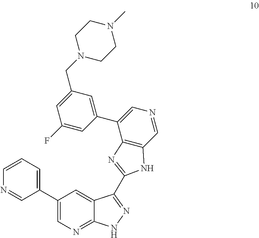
N1=CC(C2=CN=C3C(=C2)C(C2=NC4=C(C=NC=C4C4=CC(CN5CCN(C)CC5)=CC(F)=C4)N2)=NN3)=CC=C1
